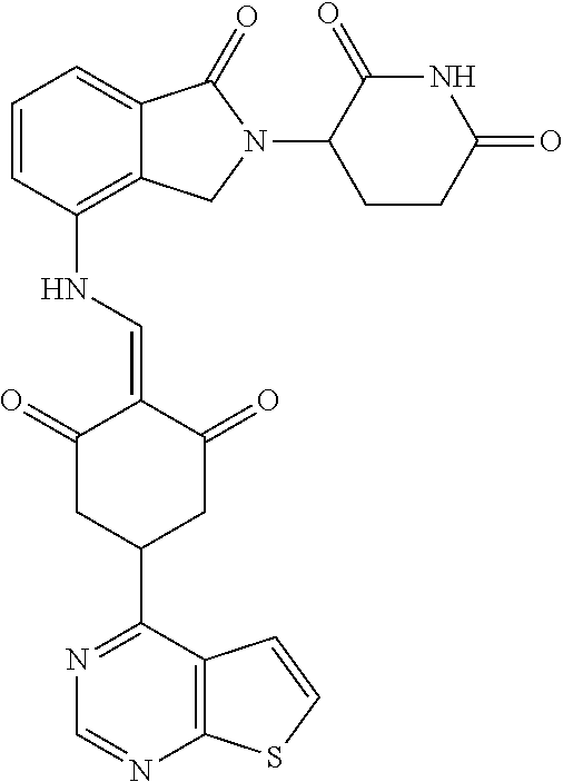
C1=CC(NC=C2C(=O)CC(C3=NC=NC4=C3C=CS4)CC2=O)=C2C(=C1)C(=O)N(C1CCC(=O)NC1=O)C2
